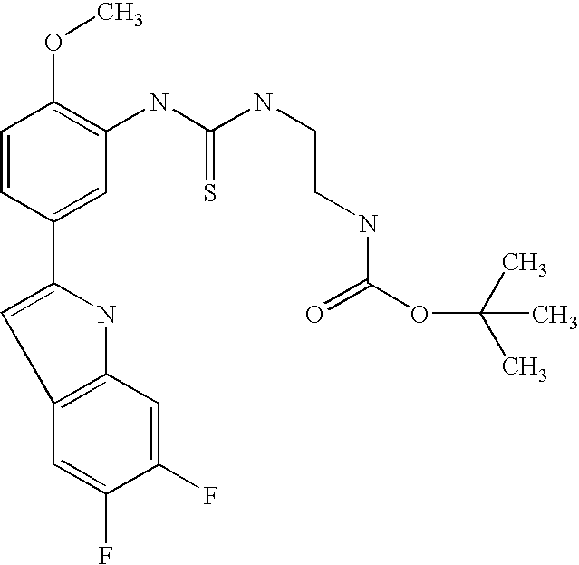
C1=CC(C2=CC3=C(N2)C=C(F)C(F)=C3)=CC(NC(NCCNC(=O)OC(C)(C)C)=S)=C1OC
